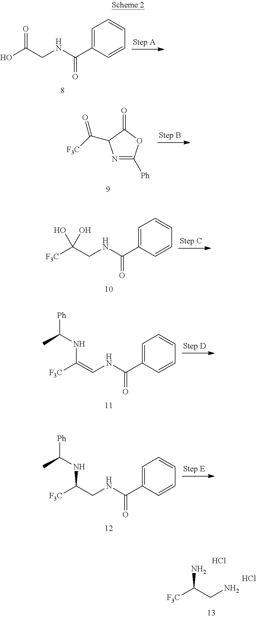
C1=C(C(NCC(O)=O)=O)C=CC=C1.N1=C([Ph])OC(=O)C1C([F3C])=O.C1=C(C(NCC([F3C])(O)O)=O)C=CC=C1.C1=C(C(NC=C([F3C])NC([Ph])C)=O)C=CC=C1.C1=C(C(NCC([F3C])NC([Ph])C)=O)C=CC=C1.NCC([F3C])N.Cl.Cl
